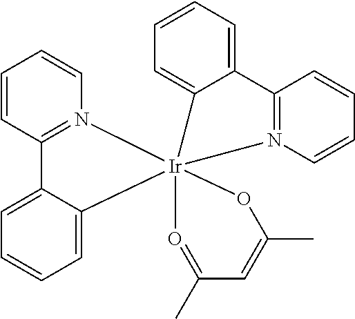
C12=CC=CC=C1[Ir]13(N4=C2C=CC=C4)(C2=CC=CC=C2C2=N1C=CC=C2)OC(C)=CC(C)=O3
